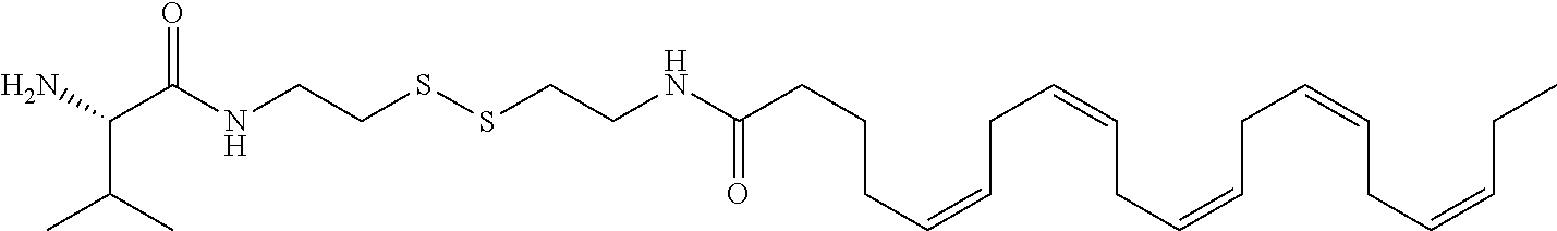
C(NCCSSCCNC(CCCC=CCC=CCC=CCC=CCC=CCC)=O)(=O)C(N)C(C)C
